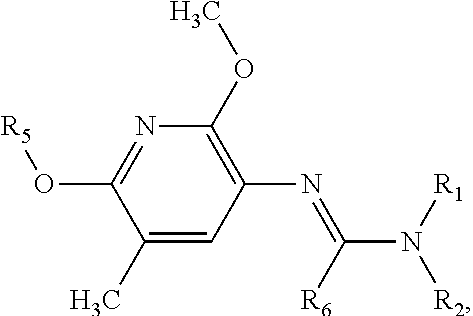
C1(C)=CC(N=C(N([R1])[R2])[R6])=C(OC)N=C1O[R5]
